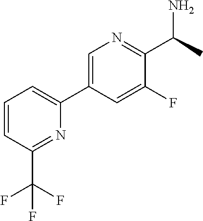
C1=C(C2=CC=CC(C(F)(F)F)=N2)C=C(F)C(C(C)N)=N1
